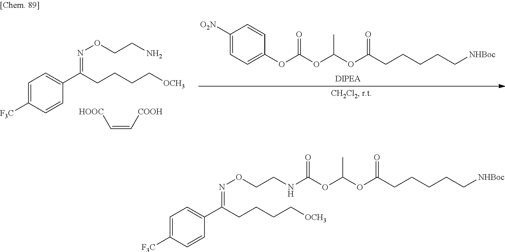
C1([O2N])=CC=C(OC(OC(OC(CCCCC[NHBoc])=O)C)=O)C=C1.C1=C([F3C])C=CC(C(=NOCCN)CCCC[OCH3])=C1.[HOOC]C=C[COOH].C1=C([F3C])C=CC(C(=NOCCNC(OC(OC(CCCCC[NHBoc])=O)C)=O)CCCC[OCH3])=C1
